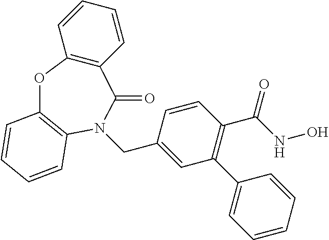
C12=C(C=CC=C1)C(=O)N(CC1=CC(C3=CC=CC=C3)=C(C(NO)=O)C=C1)C1=C(O2)C=CC=C1
